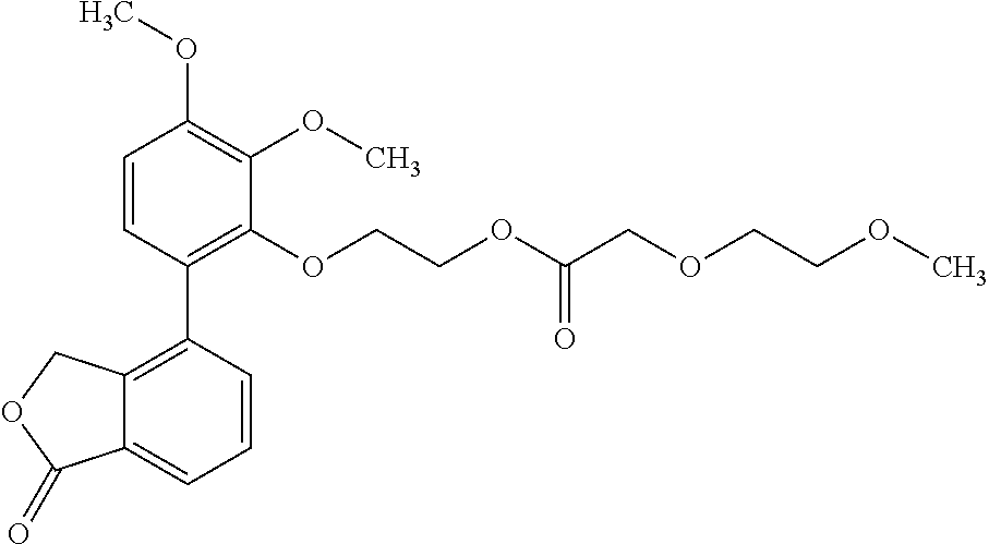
C1=CC(C2=C3C(=CC=C2)C(=O)OC3)=C(OCCOC(COCCOC)=O)C(OC)=C1OC
